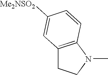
C12=C(N(C)CC1)C=CC([Me2NSO2])=C2
